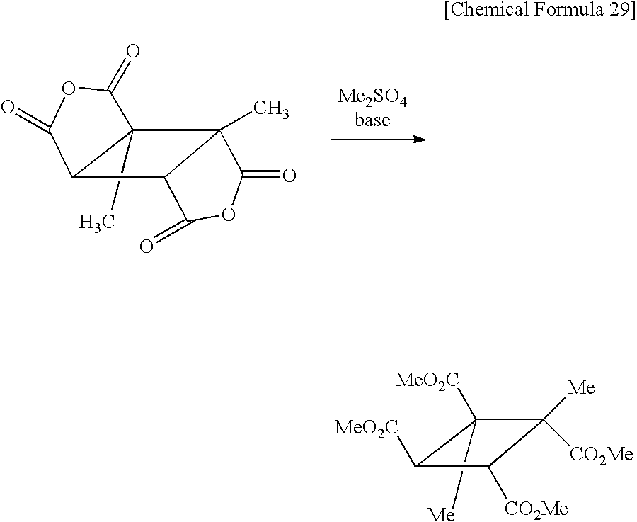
C12(C)C3(C)C(=O)OC(=O)C3C1C(=O)OC2=O.C1([MeO2C])([Me])C([CO2Me])([Me])C([CO2Me])C1[MeO2C]
